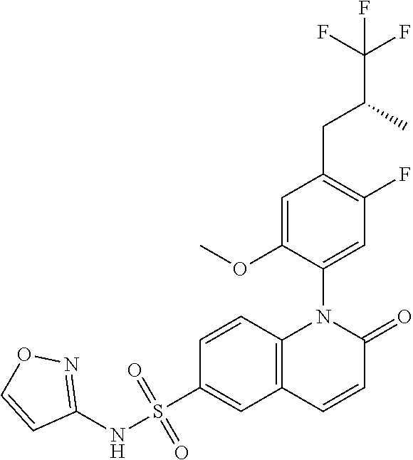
C1=C(OC)C(N2C3=C(C=CC2=O)C=C(S(NC2=NOC=C2)(=O)=O)C=C3)=CC(F)=C1CC(C(F)(F)F)C
